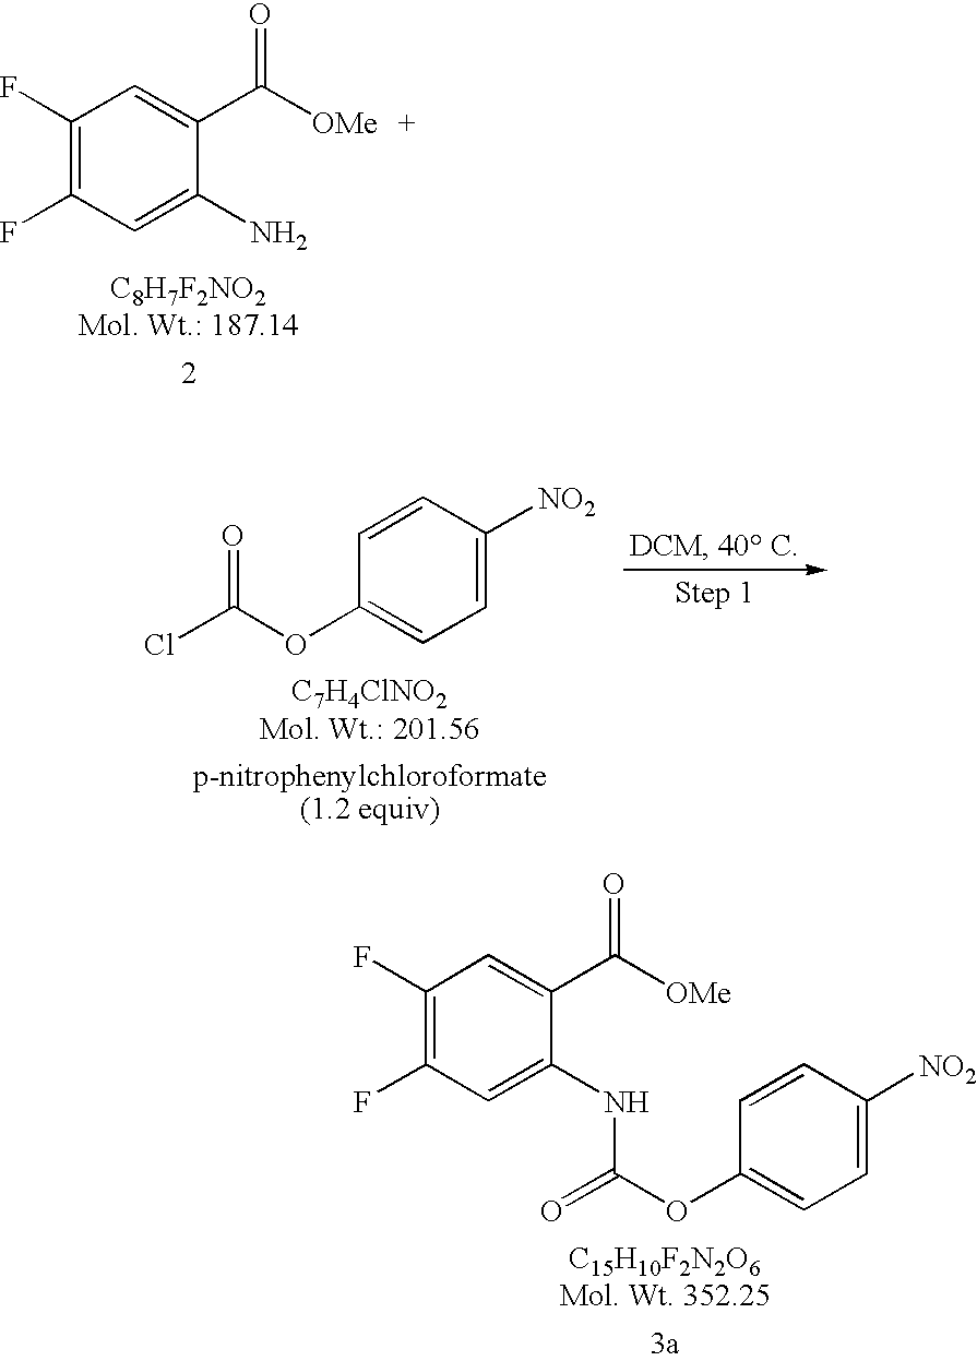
C1(F)=C(F)C=C(N)C(C([OMe])=O)=C1.C1=C([NO2])C=CC(OC(Cl)=O)=C1.C1(F)=C(F)C=C(NC(OC2=CC=C([NO2])C=C2)=O)C(C([OMe])=O)=C1
